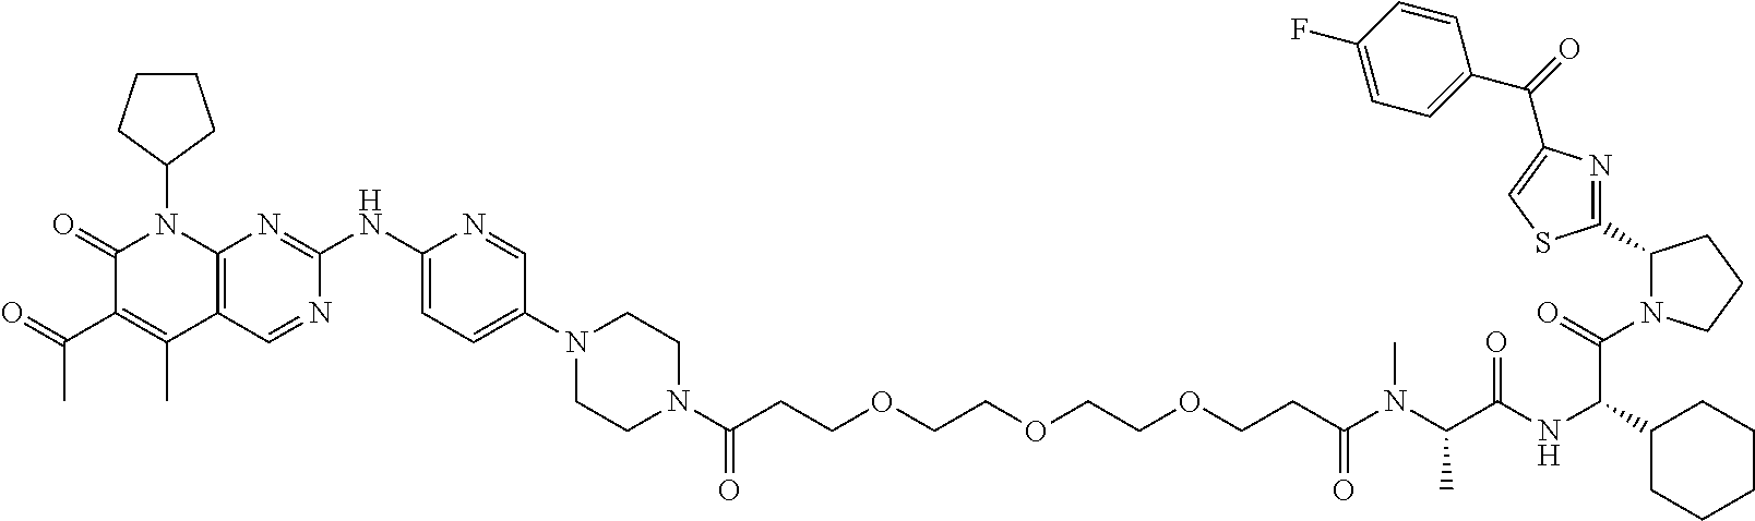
C1(=O)C(C(C)=O)=C(C)C2=C(N1C1CCCC1)N=C(NC1=CC=C(N3CCN(C(CCOCCOCCOCCC(N(C(C(NC(C4CCCCC4)C(N4C(C5=NC(C(=O)C6=CC=C(F)C=C6)=CS5)CCC4)=O)=O)C)C)=O)=O)CC3)C=N1)N=C2
